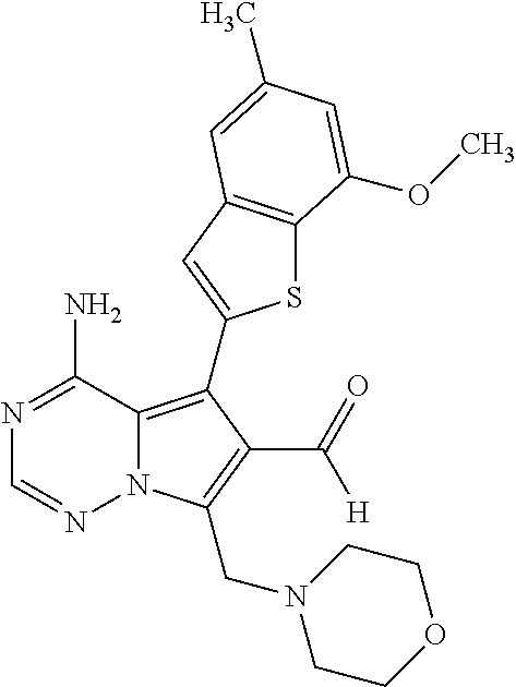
N1=C(N)C2=C(C3=CC4=C(S3)C(OC)=CC(C)=C4)C(C(=O)[H])=C(CN3CCOCC3)N2N=C1
